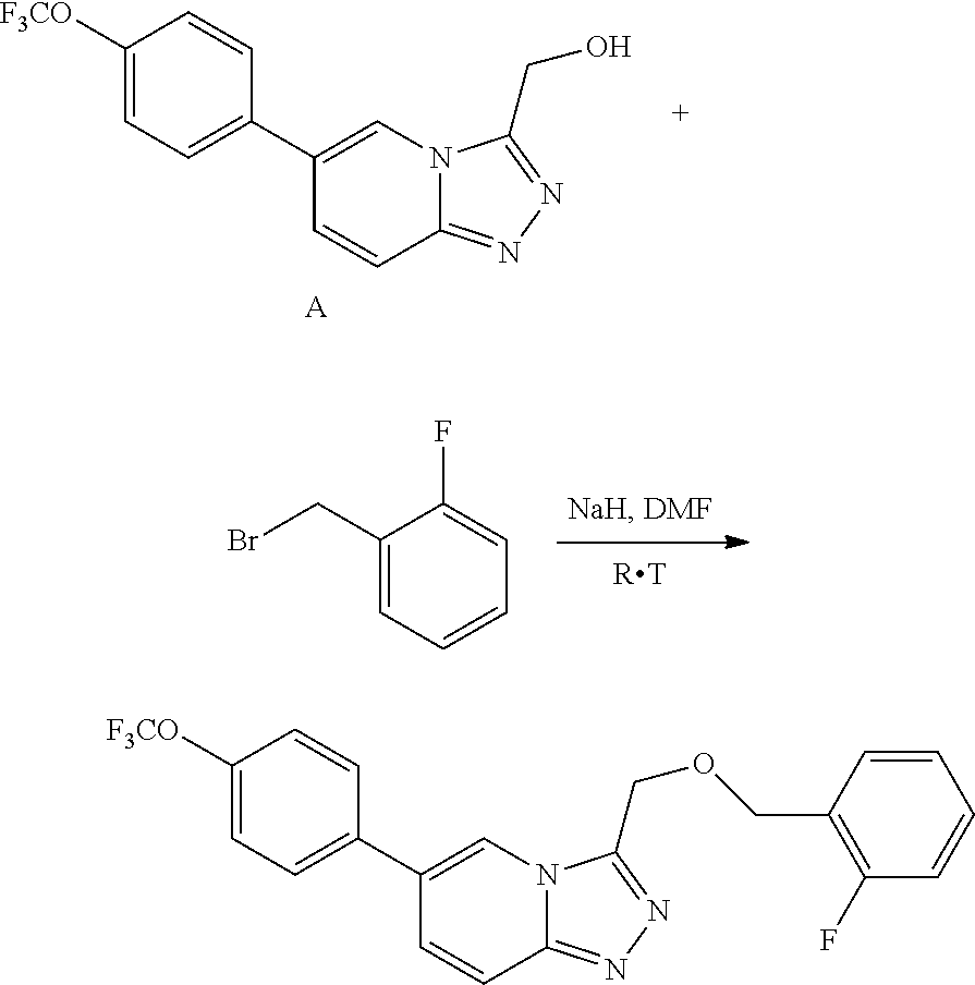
C1(C2=CC=C([F3CO])C=C2)=CN2C(=NN=C2CO)C=C1.[A].C1(CBr)=CC=CC=C1F.C1(C2=CC=C([F3CO])C=C2)=CN2C(=NN=C2COCC2=C(F)C=CC=C2)C=C1
